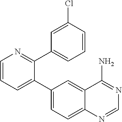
C1=CN=C(C2=CC=CC(Cl)=C2)C(C2=CC=C3C(=C2)C(N)=NC=N3)=C1
